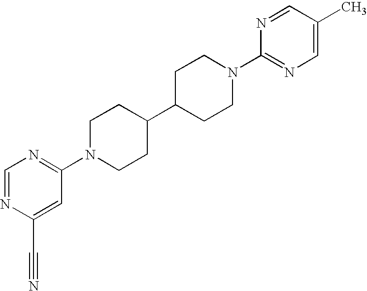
C1=NC(C#N)=CC(N2CCC(C3CCN(C4=NC=C(C)C=N4)CC3)CC2)=N1
